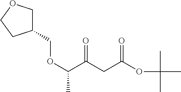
C(C(CC(OC(C)(C)C)=O)=O)(OCC1COCC1)C
